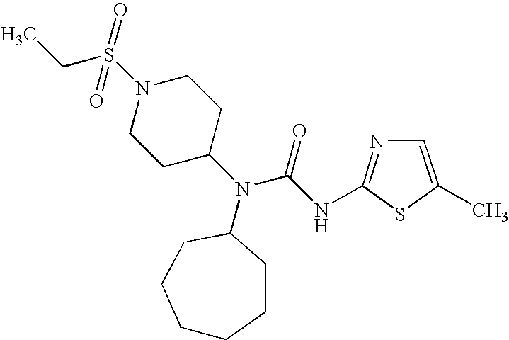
C1=C(C)SC(NC(N(C2CCCCCC2)C2CCN(S(CC)(=O)=O)CC2)=O)=N1
